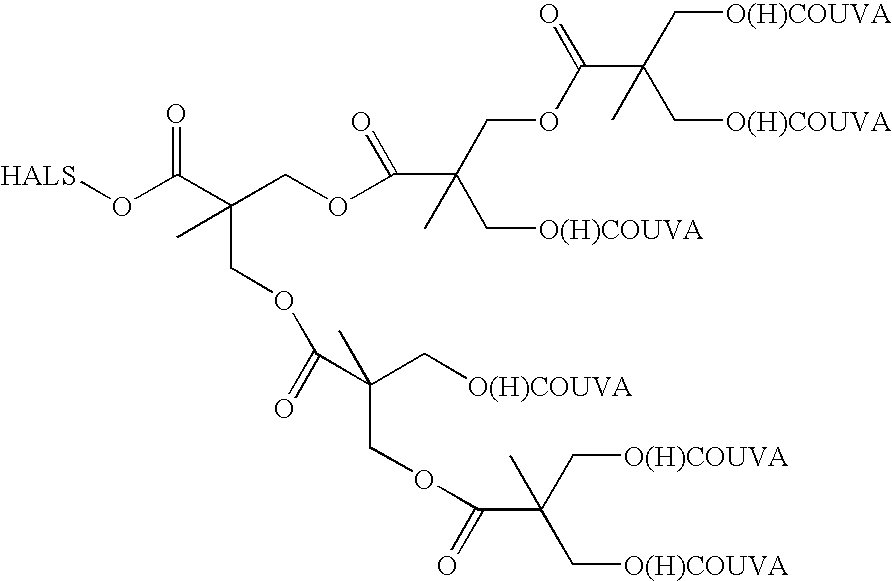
[HALS]OC(C(COC(=O)C(C[O(H)COUVA])(C)COC(=O)C(C[O(H)COUVA])(C[O(H)COUVA])C)(COC(=O)C(C[O(H)COUVA])(C)COC(=O)C(C[O(H)COUVA])(C[O(H)COUVA])C)C)=O
